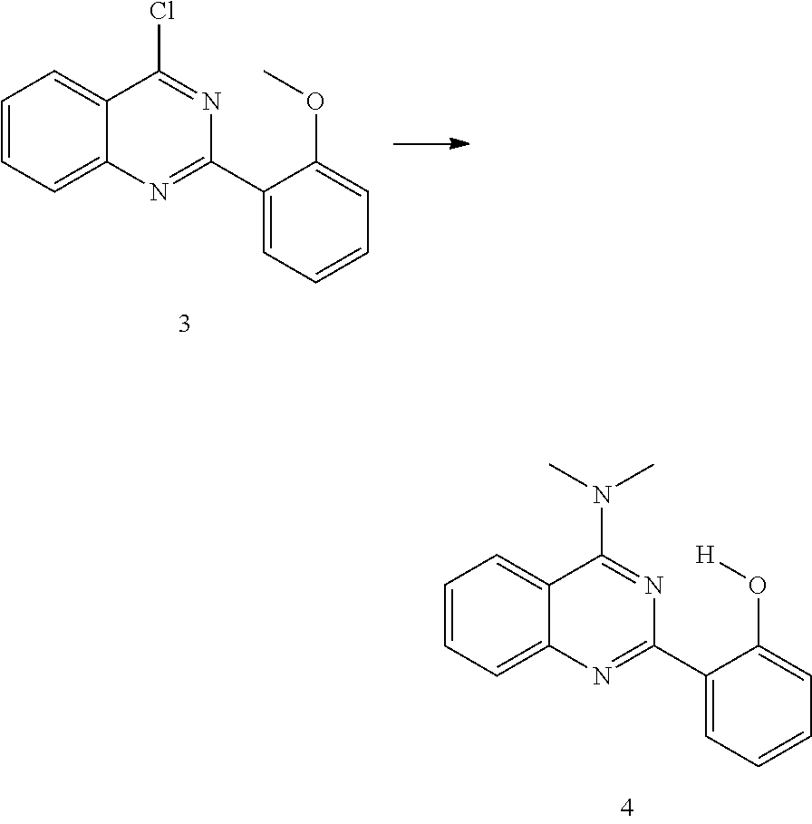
C1=CC=C2C(=C1)C(N(C)C)=NC(C1=CC=CC=C1O[H])=N2.C1=CC=C2C(=C1)C(Cl)=NC(C1=CC=CC=C1OC)=N2
